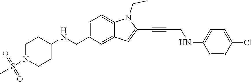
C1N(S(C)(=O)=O)CCC(NCC2=CC=C3C(=C2)C=C(C#CCNC2=CC=C(Cl)C=C2)N3CC)C1
